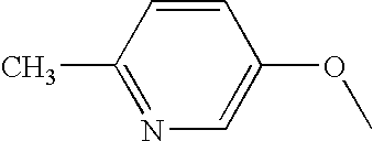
CC1=NC=C(OC)C=C1
